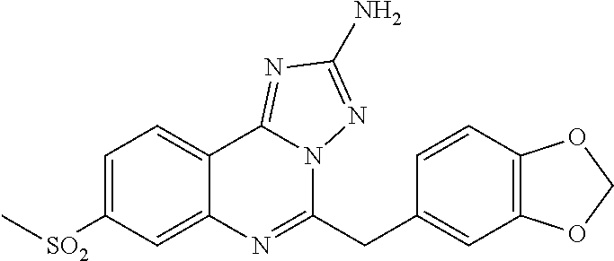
C1=C([SO2]C)C=C2C(=C1)C1=NC(N)=NN1C(CC1=CC3=C(C=C1)OCO3)=N2
